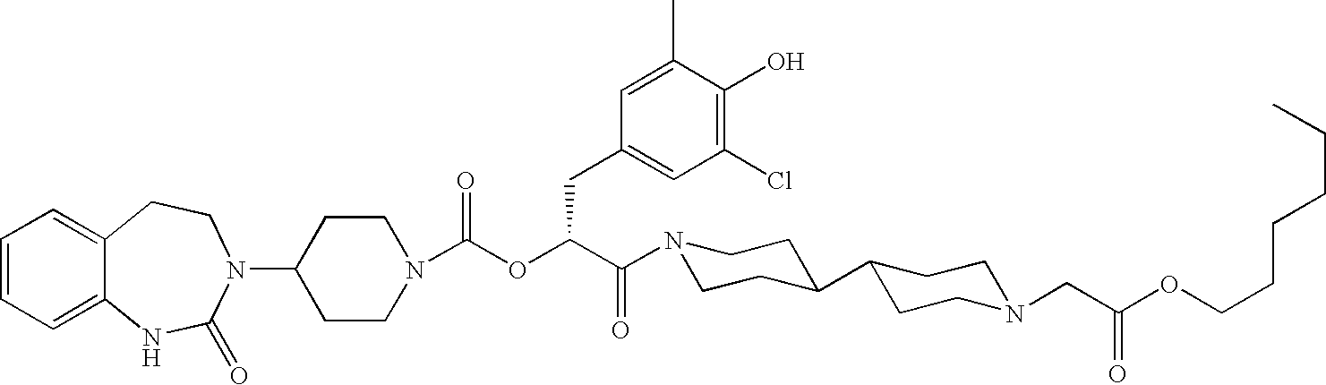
C1=CC=C2C(=C1)CCN(C1CCN(C(OC(C(N3CCC(C4CCN(CC(OCCCCCC)=O)CC4)CC3)=O)CC3=CC(Cl)=C(O)C(C)=C3)=O)CC1)C(=O)N2
